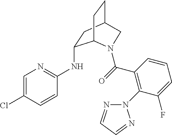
C1(NC2=NC=C(Cl)C=C2)CC2CCC1N(C(=O)C1=C(N3N=CC=N3)C(F)=CC=C1)C2
